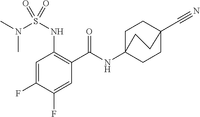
C1=C(F)C(F)=CC(C(=O)NC23CCC(C#N)(CC2)CC3)=C1NS(N(C)C)(=O)=O
